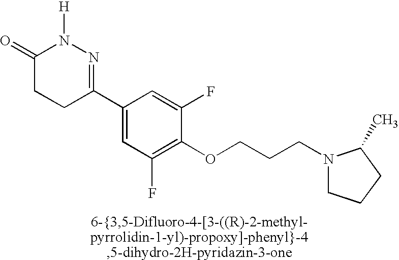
N1([H])C(=O)CCC(C2=CC(F)=C(OCCCN3CCCC3C)C(F)=C2)=N1
